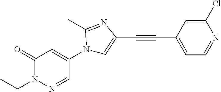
C1(=O)N(CC)N=CC(N2C=C(C#CC3=CC=NC(Cl)=C3)N=C2C)=C1
